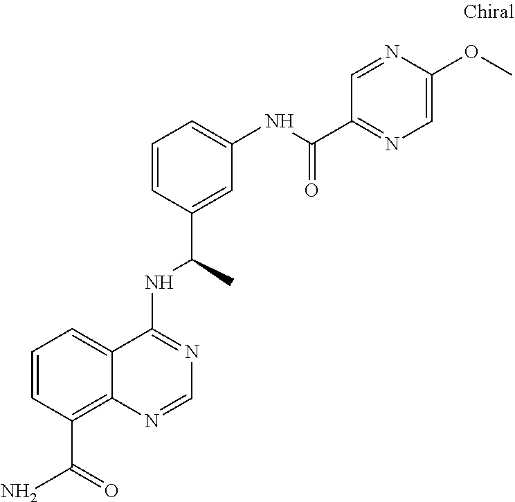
C1=CC(C(N)=O)=C2C(=C1)C(NC(C1=CC(NC(=O)C3=NC=C(OC)N=C3)=CC=C1)C)=NC=N2
